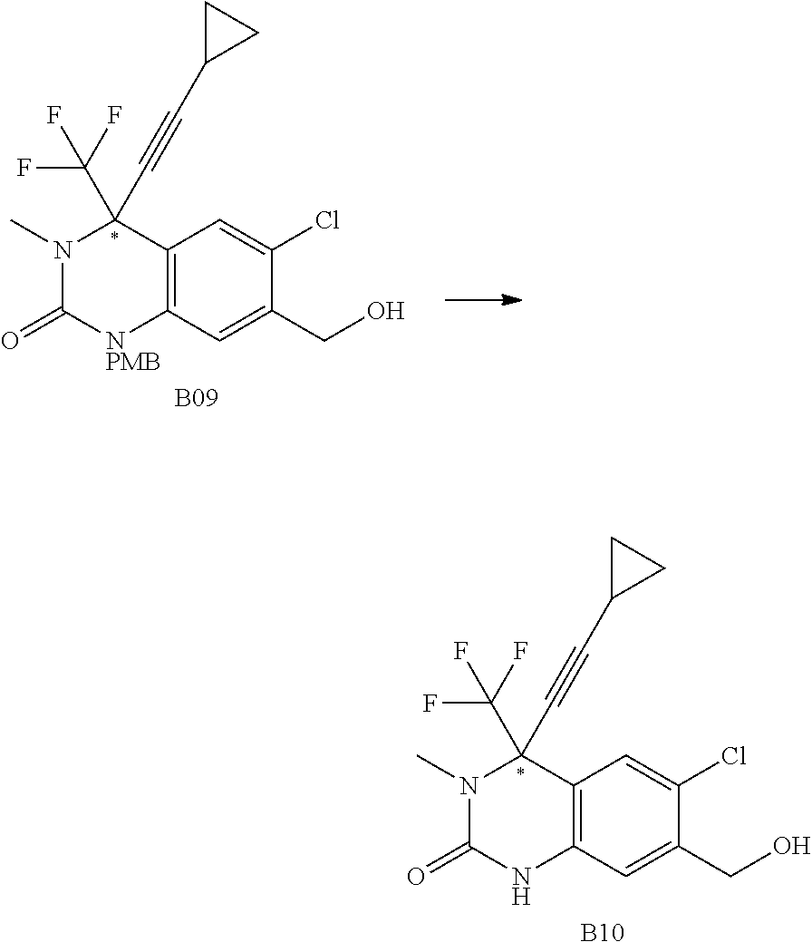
C12=C(C=C(CO)C(Cl)=C1)NC(=O)N(C)C2(C#CC1CC1)C(F)(F)F.[B10].C12=C(C=C(CO)C(Cl)=C1)[NPMB]C(=O)N(C)C2(C#CC1CC1)C(F)(F)F.[B09]
